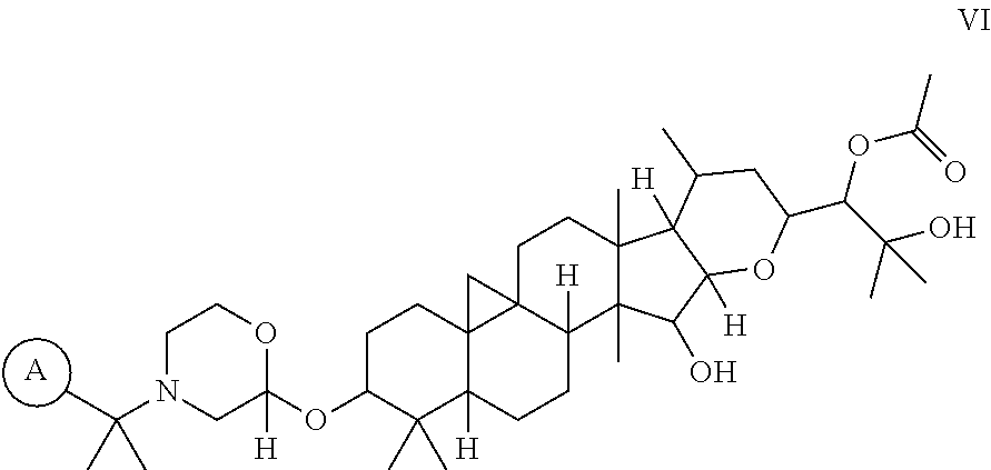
C1N(C(C)(C)C)CC([H])(OC2C(C)(C)C3([H])C4(CC2)C2(C4)CCC4(C)C(C)(C(O)C5([H])C4([H])C(C)CC(C(OC(C)=O)C(O)(C)C)O5)C2([H])CC3)OC1.[A]
